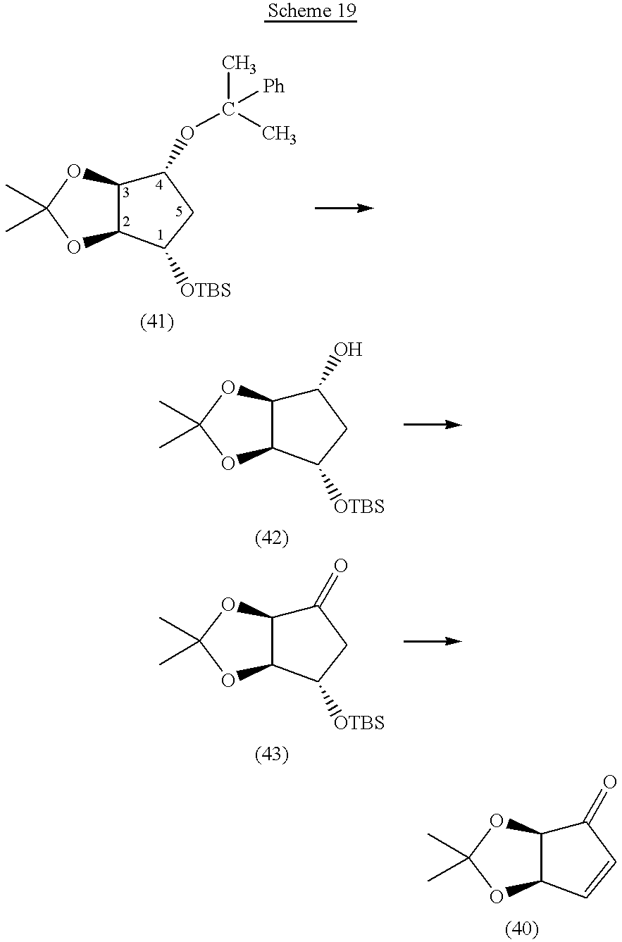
C1(OC(C)(C)[Ph])C2C(C([OTBS])C1)OC(C)(C)O2.C1(O)C2C(C([OTBS])C1)OC(C)(C)O2.C1(=O)C2C(C([OTBS])C1)OC(C)(C)O2.C1(=O)C2C(C=C1)OC(C)(C)O2
